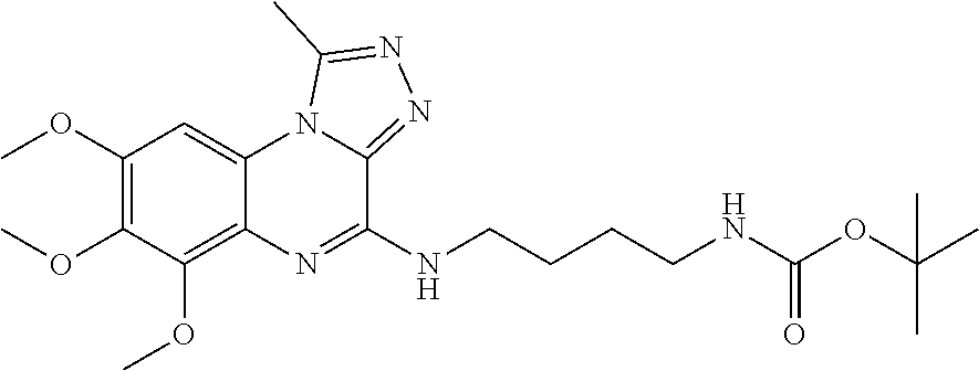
C1(OC)=C(OC)C(OC)=C2C(=C1)N1C(=NN=C1C)C(NCCCCNC(OC(C)(C)C)=O)=N2
